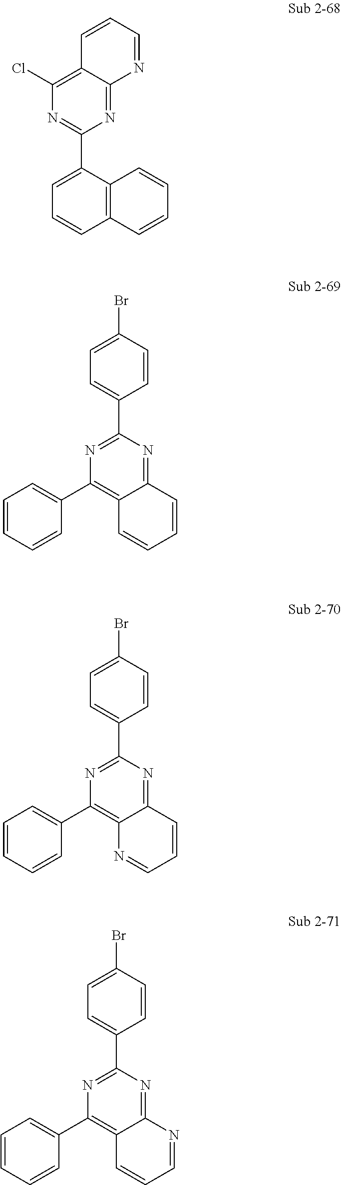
C1=CC=NC2=NC(C3=CC=CC4=C3C=CC=C4)=NC(Cl)=C12.C1=C(Br)C=CC(C2=NC(C3=CC=CC=C3)=C3C(=N2)C=CC=C3)=C1.C1=C(Br)C=CC(C2=NC(C3=CC=CC=C3)=C3C(=N2)C=CC=N3)=C1.C1=C(Br)C=CC(C2=NC(C3=CC=CC=C3)=C3C(=N2)N=CC=C3)=C1
